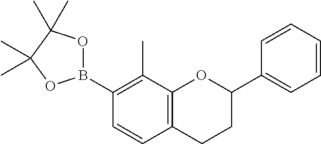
C1(B2OC(C)(C)C(C)(C)O2)=C(C)C2=C(C=C1)CCC(C1=CC=CC=C1)O2
